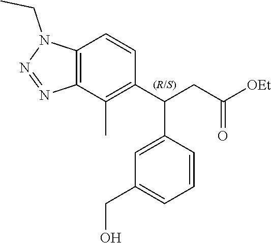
C12=C(C(C)=C(C(CC([OEt])=O)C3=CC(CO)=CC=C3)C=C1)N=NN2CC
